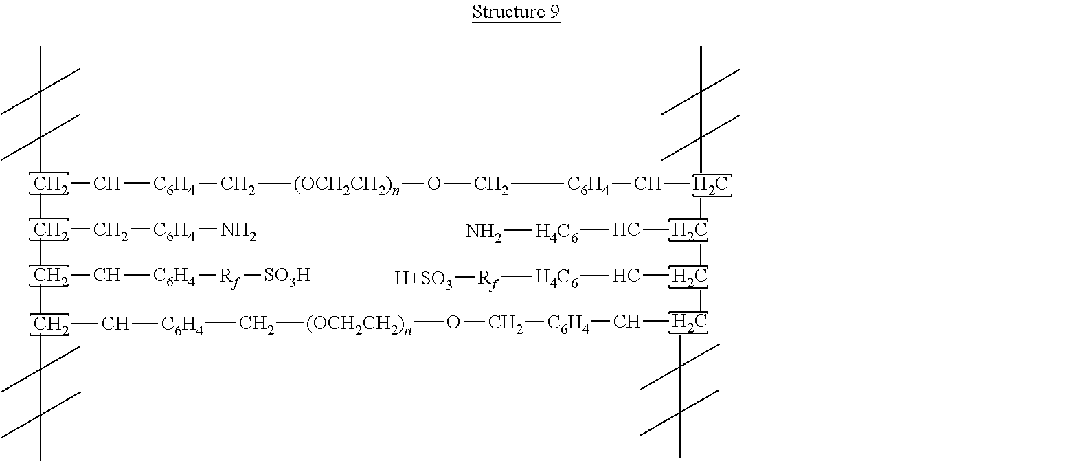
CC(C)(C)C(C)(C)C1C(C[C6H4]N)C(C[C6H4][Rf][SO3H+])C(C(C)(C)C(C)(C)C)C[C6H4]C[(OCH2CH2)n]OC[C6H4]CC(C(C)(C)C(C)(C)C)C(C[H4C6][Rf][H+SO3])C(C[H4C6]N)C(C(C)(C)C(C)(C)C)C[C6H4]CO[(OCH2CH2)n]C[C6H4]C1
